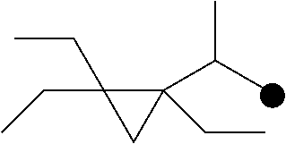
C1(C(C)C)(CC)C(CC)(CC)C1
